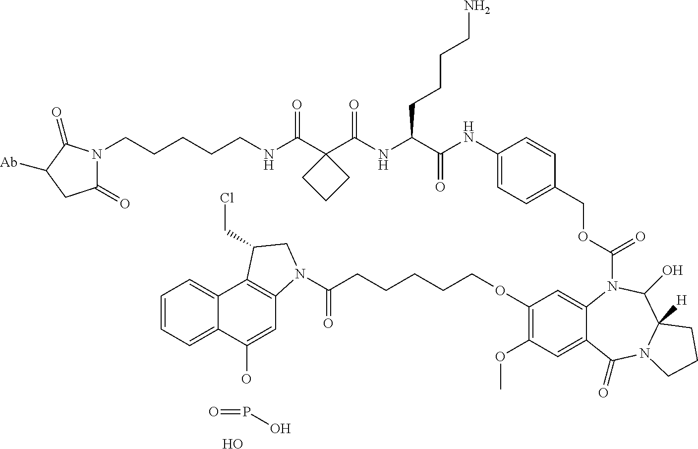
C1(=O)N(CCCCCNC(C2(C(NC(C(NC3=CC=C(COC(=O)N4C5=CC(OCCCCCC(N6C7=C(C8=CC=CC=C8C(O)=C7)C(CCl)C6)=O)=C(OC)C=C5C(=O)N5C([H])(C4O)CCC5)C=C3)=O)CCCCN)=O)CCC2)=O)C(=O)C([Ab])C1.P(=O)O.O
